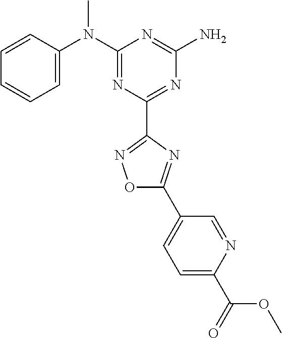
C1=CC(N(C2=NC(C3=NOC(C4=CC=C(C(OC)=O)N=C4)=N3)=NC(N)=N2)C)=CC=C1
